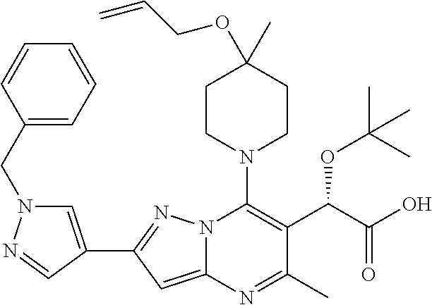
C1(C)(OCC=C)CCN(C2=C(C(C(=O)O)OC(C)(C)C)C(C)=NC3=CC(C4=CN(CC5=CC=CC=C5)N=C4)=NN23)CC1
